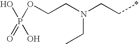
OP(=O)(OCCN(CC)CC*)O
